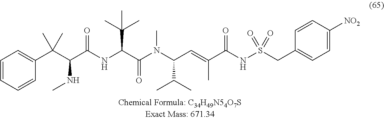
C1=CC=CC(C(C(C(NC(C(N(C(C=C(C(NS(CC2=CC=C([NO2])C=C2)(=O)=O)=O)C)C(C)C)C)=O)C(C)(C)C)=O)NC)(C)C)=C1
